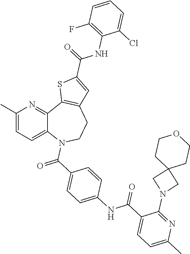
C12=CC=C(C)N=C1C1=C(CCN2C(C2=CC=C(NC(C3=CC=C(C)N=C3N3CC4(C3)CCOCC4)=O)C=C2)=O)C=C(C(=O)NC2=C(F)C=CC=C2Cl)S1
